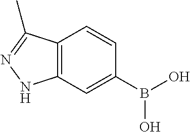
C12=C(C=C(B(O)O)C=C1)NN=C2C
